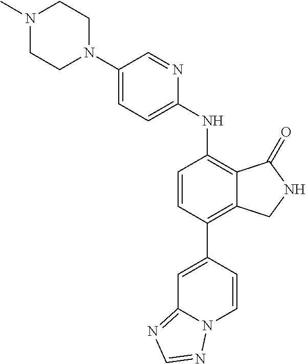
N1(C)CCN(C2=CC=C(NC3=C4C(=C(C5=CC6=NC=NN6C=C5)C=C3)CNC4=O)N=C2)CC1
